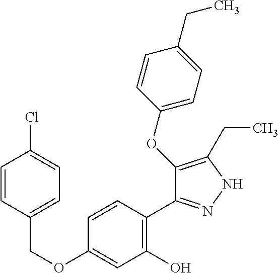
C(OC1=CC(O)=C(C2=NNC(CC)=C2OC2=CC=C(CC)C=C2)C=C1)C1=CC=C(Cl)C=C1
